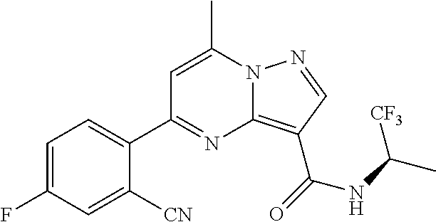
C1=C(C)N2C(=C(C(=O)NC(C)[CF3])C=N2)N=C1C1=CC=C(F)C=C1[CN]
